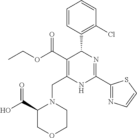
C1=CC(C2C(C(=O)OCC)=C(CN3C(C(O)=O)COCC3)NC(C3=NC=CS3)=N2)=C(Cl)C=C1
